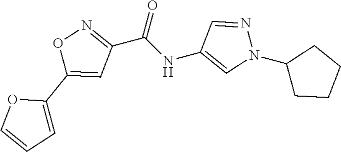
C1(C(NC2=CN(C3CCCC3)N=C2)=O)=NOC(C2=CC=CO2)=C1
